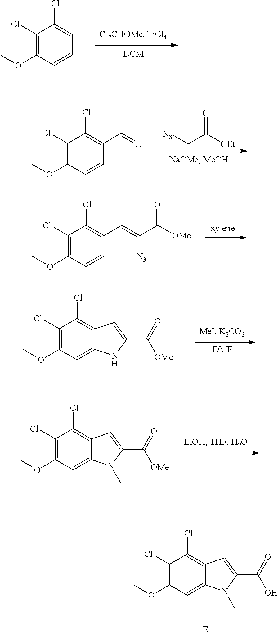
C1(Cl)=C(OC)C=CC=C1Cl.C1(Cl)=C(OC)C=CC(C=O)=C1Cl.[N3]CC([OEt])=O.C1(Cl)=C(OC)C=CC(C=C([N3])C([OMe])=O)=C1Cl.C1(Cl)=C(OC)C=C2C(=C1Cl)C=C(C(=O)[OMe])N2.[DMF].C1(Cl)=C(OC)C=C2C(=C1Cl)C=C(C(=O)[OMe])N2C.C1(Cl)=C(OC)C=C2C(=C1Cl)C=C(C(=O)O)N2C
